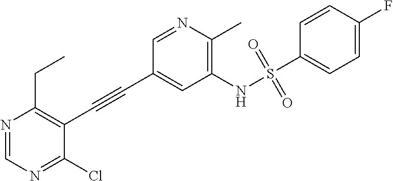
N1=CN=C(Cl)C(C#CC2=CC(NS(C3=CC=C(F)C=C3)(=O)=O)=C(C)N=C2)=C1CC
